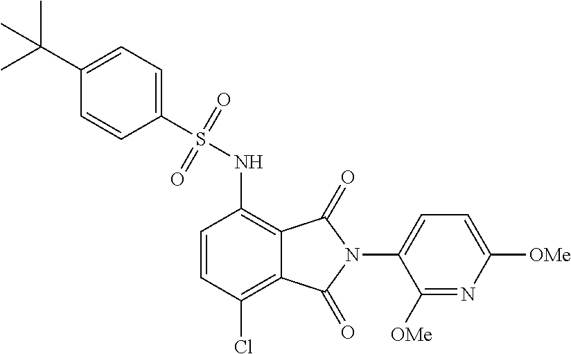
C1=CC(Cl)=C2C(=C1NS(C1=CC=C(C(C)(C)C)C=C1)(=O)=O)C(=O)N(C1=CC=C([OMe])N=C1[OMe])C2=O
